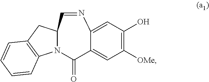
C1=C2C(=O)N3C4=C(CC3C=NC2=CC(O)=C1[OMe])C=CC=C4
